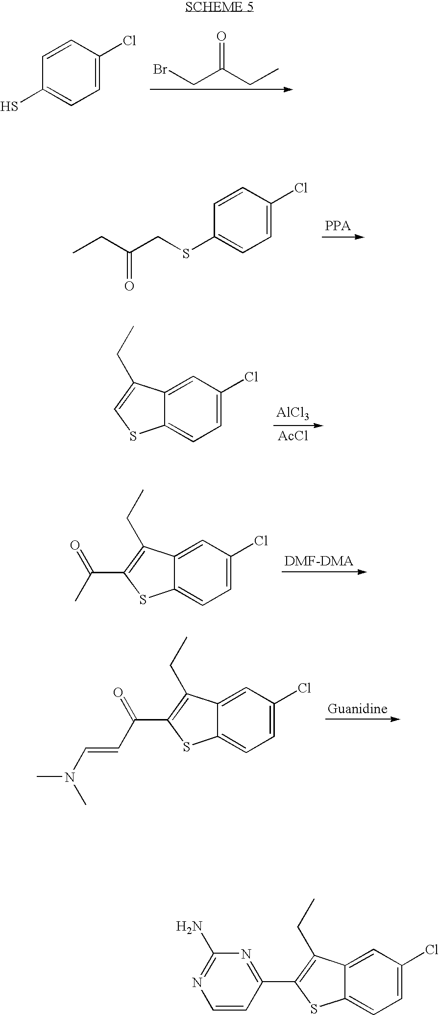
BrCC(CC)=O.C1=C(Cl)C=CC(S)=C1.[PPA].C1=C(Cl)C=CC(SCC(CC)=O)=C1.[AlCl3].[AcCl].C12=CC=C(Cl)C=C1C(CC)=CS2.C12=CC=C(Cl)C=C1C(CC)=C(C(=O)C)S2.C12=CC=C(Cl)C=C1C(CC)=C(C(=O)C=CN(C)C)S2.C12=CC=C(Cl)C=C1C(CC)=C(C1=NC(N)=NC=C1)S2
